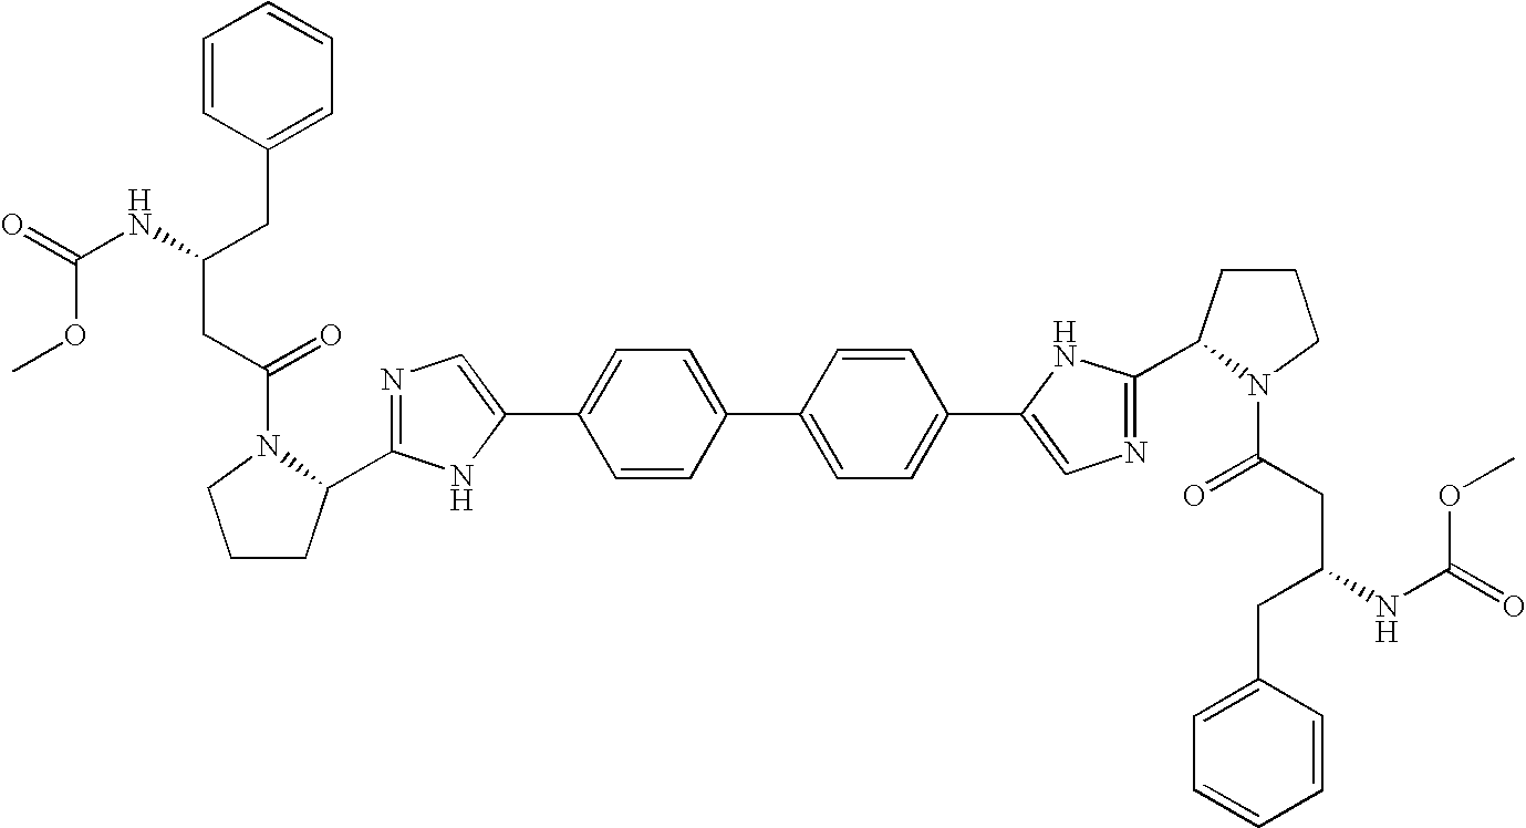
C1(C2=CN=C(C3CCCN3C(CC(NC(OC)=O)CC3=CC=CC=C3)=O)N2)=CC=C(C2=CC=C(C3=CN=C(C4CCCN4C(CC(NC(=O)OC)CC4=CC=CC=C4)=O)N3)C=C2)C=C1
